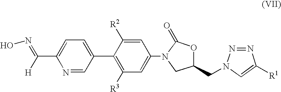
C1(C2=CC=C(C([H])=NO)N=C2)=C([R3])C=C(N2CC(CN3N=NC([R1])=C3)OC2=O)C=C1[R2]
